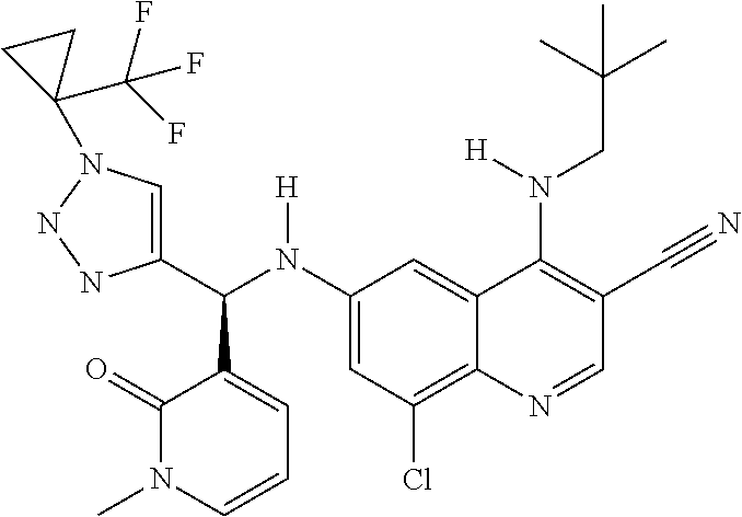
C1(N(C(C2=CN(C3(C(F)(F)F)CC3)NN2)C2=CC=CN(C)C2=O)[H])=CC(Cl)=C2C(=C1)C(N(CC(C)(C)C)[H])=C(C#N)C=N2
